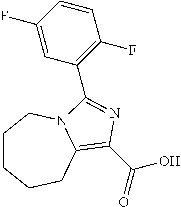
C1CCCC2=C(C(O)=O)N=C(C3=C(F)C=CC(F)=C3)N2C1
